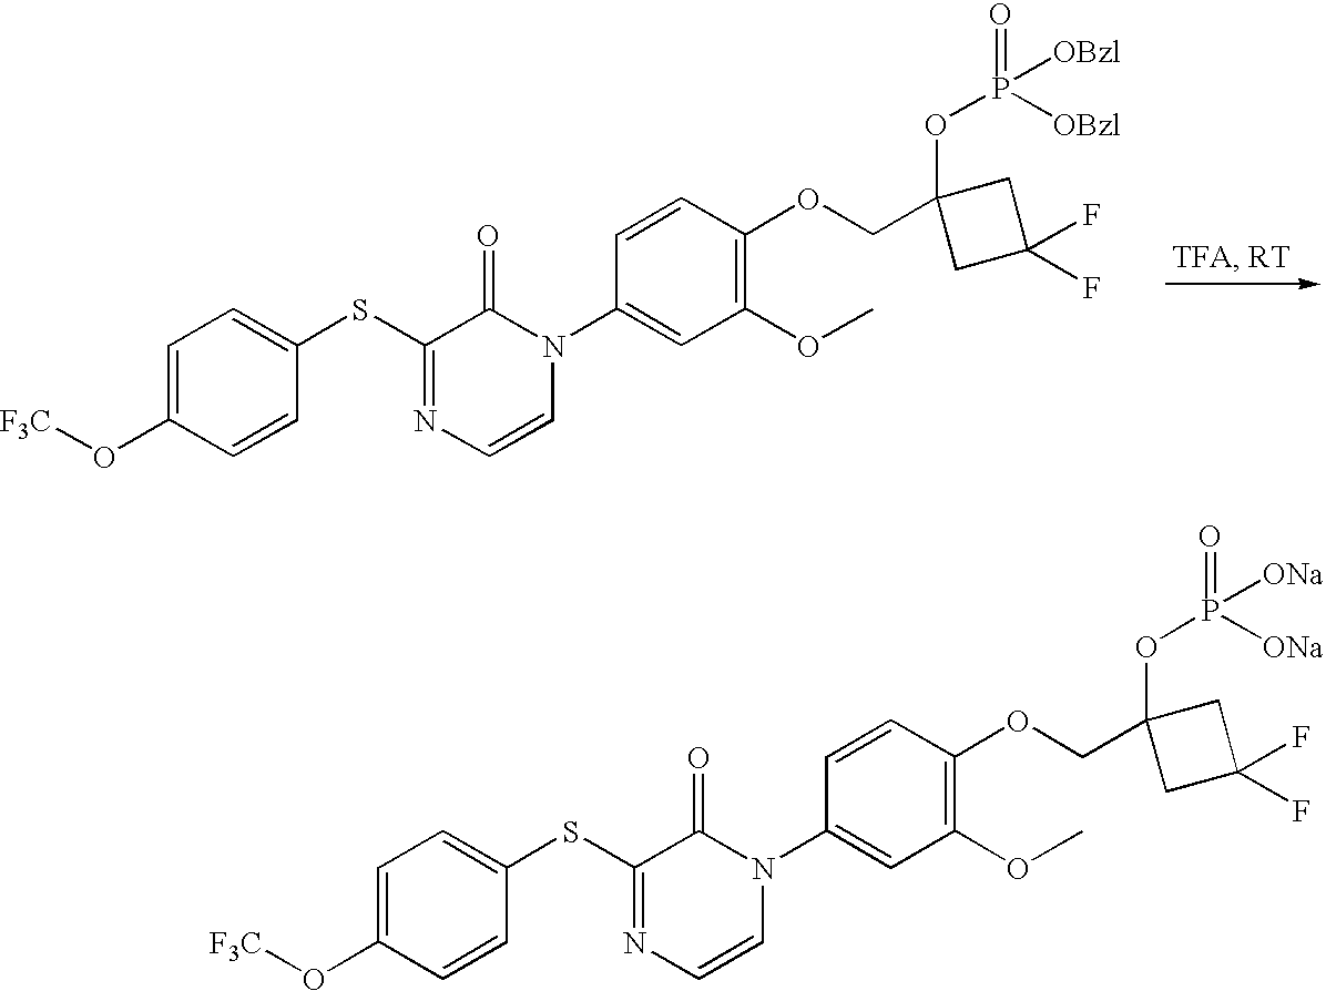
C1=C(O[F3C])C=CC(SC2=NC=CN(C3=CC(OC)=C(OCC4(OP(=O)([OBzl])[OBzl])CC(F)(F)C4)C=C3)C2=O)=C1.C1=C(O[F3C])C=CC(SC2=NC=CN(C3=CC(OC)=C(OCC4(OP([ONa])([ONa])=O)CC(F)(F)C4)C=C3)C2=O)=C1
